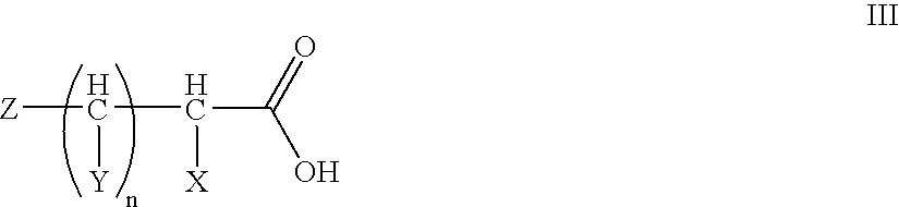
[Z][HC](C(C(=O)O)[X])[Y]
